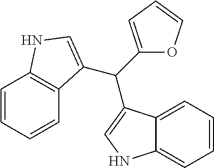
C1=CC=CC2=C1NC=C2C(C1=CC=CO1)C1=CNC2=CC=CC=C21
